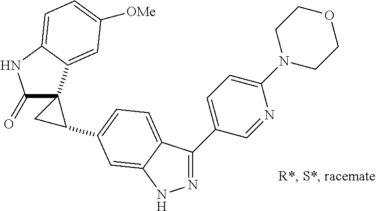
C1(=O)C2(C3=CC([OMe])=CC=C3N1)CC2C1=CC=C2C(C3=CC=C(N4CCOCC4)N=C3)=NNC2=C1
